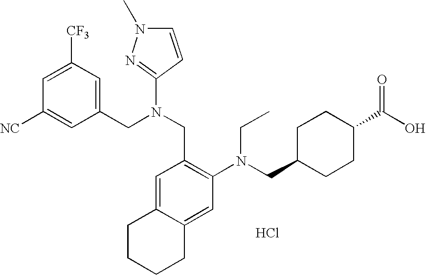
C1([NC])=CC(CN(CC2=C(N(CC3CCC(C(O)=O)CC3)CC)C=C3C(=C2)CCCC3)C2=NN(C)C=C2)=CC([CF3])=C1.Cl
